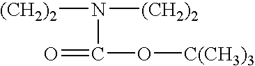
C(N([(CH2)2])[(CH2)2])(=O)O[C(CH3)3]
